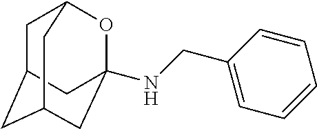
C1C2CC3(NCC4=CC=CC=C4)OC1CC(C3)C2
